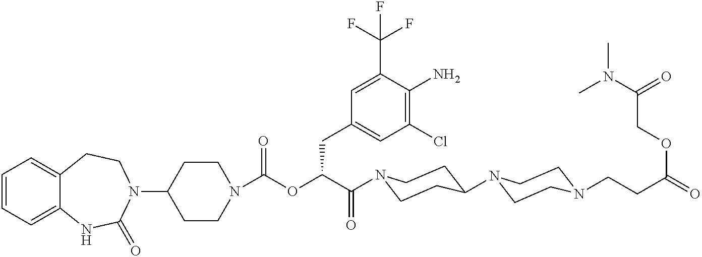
C1(N2CCC3=CC=CC=C3NC2=O)CCN(C(OC(C(=O)N2CCC(N3CCN(CCC(=O)OCC(N(C)C)=O)CC3)CC2)CC2=CC(Cl)=C(N)C(C(F)(F)F)=C2)=O)CC1
